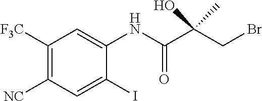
C1([F3C])=C([NC])C=C(I)C(NC(C(CBr)(O)C)=O)=C1
